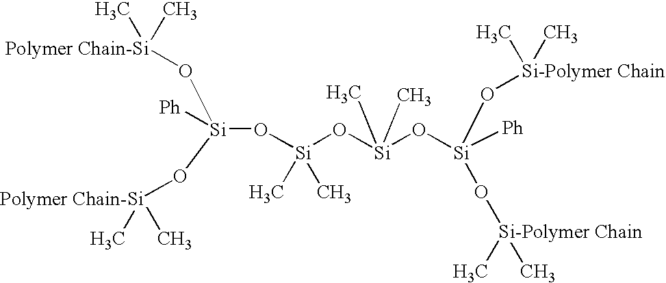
[Si](O[Si](O[Si](O[Si]([Ph])(O[Si-Polymer Chain](C)C)O[Si-Polymer Chain](C)C)(C)C)(C)C)([Ph])(O[Polymer Chain-Si](C)C)O[Polymer Chain-Si](C)C
